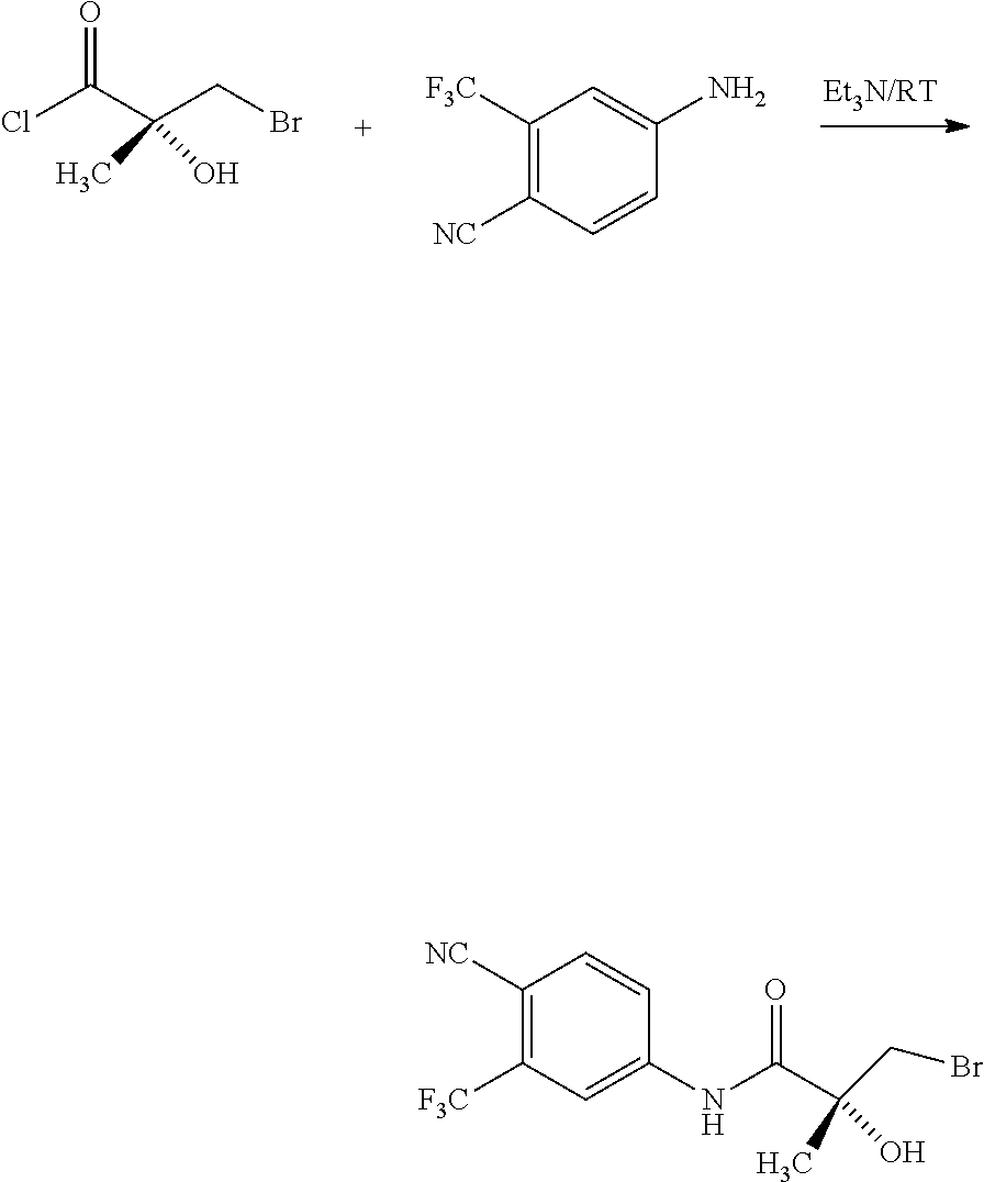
C1([F3C])=C([NC])C=CC(NC(C(CBr)(C)O)=O)=C1.ClC(C(CBr)(O)C)=O.C1([F3C])=C([NC])C=CC(N)=C1
